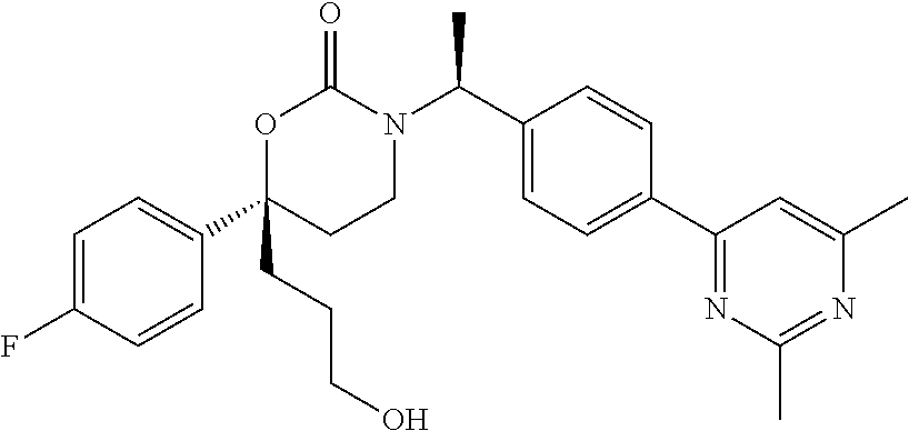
C1=C(F)C=CC(C2(CCCO)CCN(C(C3=CC=C(C4=NC(C)=NC(C)=C4)C=C3)C)C(=O)O2)=C1
